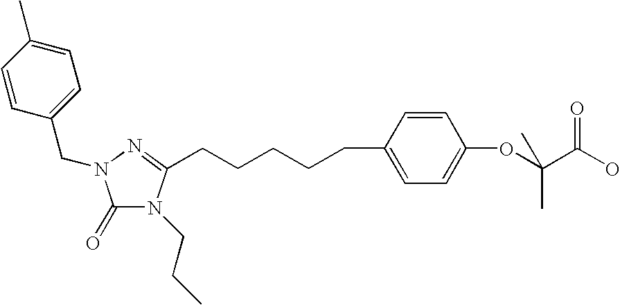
C(CCCC1=CC=C(OC(C(O)=O)(C)C)C=C1)CC1=NN(CC2=CC=C(C)C=C2)C(=O)N1CCC
